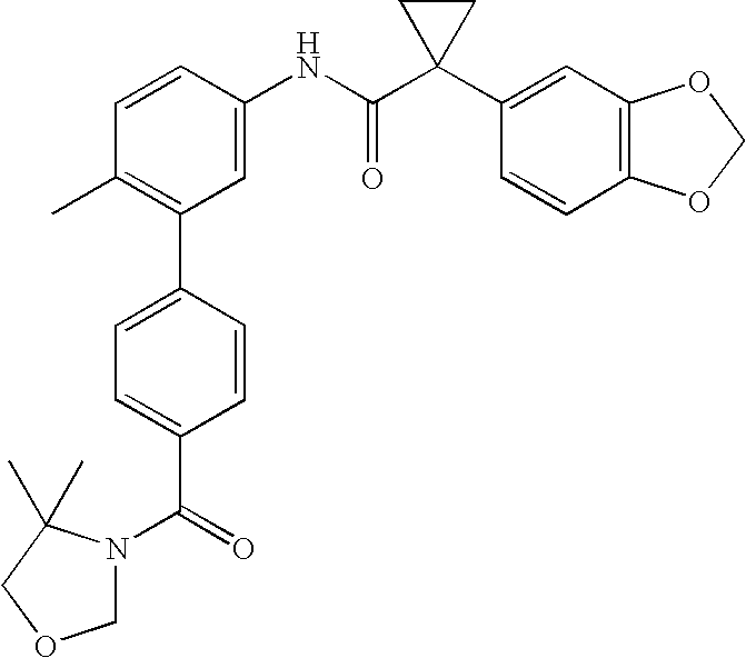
C1=CC(NC(C2(C3=CC4=C(C=C3)OCO4)CC2)=O)=CC(C2=CC=C(C(N3COCC3(C)C)=O)C=C2)=C1C
